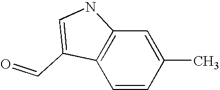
C12=C(C=CC(C)=C1)C(C=O)=CN2
